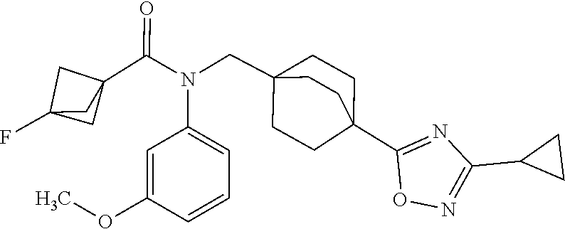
N(C(C12CC(F)(C1)C2)=O)(CC12CCC(C3=NC(C4CC4)=NO3)(CC1)CC2)C1=CC=CC(OC)=C1
